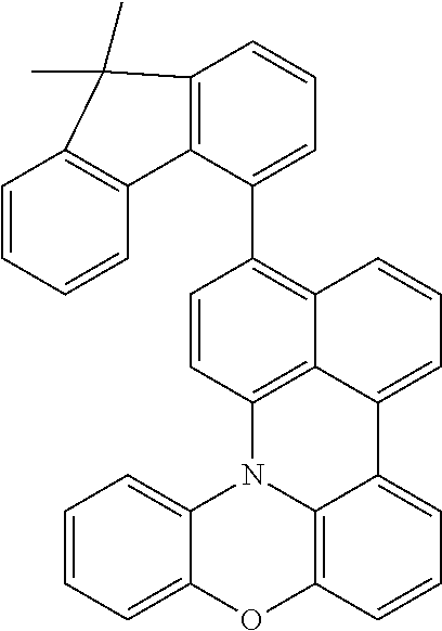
C12=C(C(C3=C4C5=C(C=C3)N3C6=C(C=CC=C6C5=CC=C4)OC4=CC=CC=C34)=CC=C1)C1=C(C=CC=C1)C2(C)C
